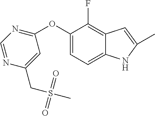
C1(OC2=NC=NC(CS(C)(=O)=O)=C2)=CC=C2C(=C1F)C=C(C)N2
